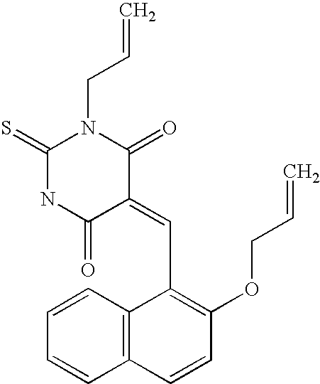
C1(=S)NC(=O)C(=CC2=C(OCC=C)C=CC3=C2C=CC=C3)C(=O)N1CC=C
